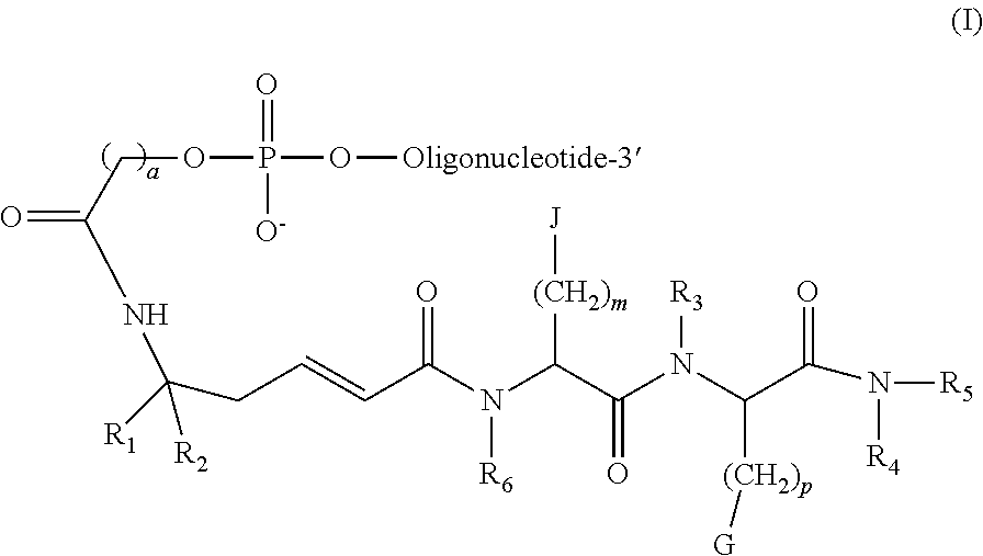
[(CH2)m](C(C(N(C(C(N([R5])[R4])=O)[(CH2)p][G])[R3])=O)N(C(C=CCC([R1])(NC(=O)COP(=O)(O[Oligonucleotide-3])[O-])[R2])=O)[R6])[J]
